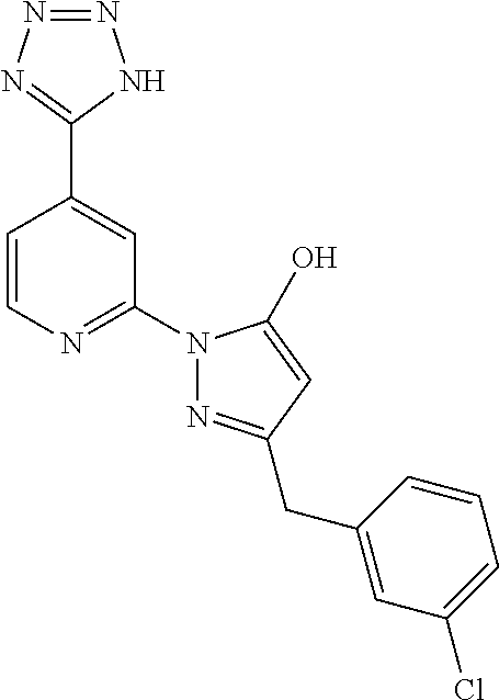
N1=NN=C(C2=CC(N3N=C(CC4=CC(Cl)=CC=C4)C=C3O)=NC=C2)N1
